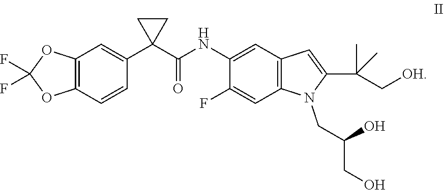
FC1(F)OC2=C(O1)C=CC(C1(C(NC3=CC4=C(C=C3F)N(CC(CO)O)C(C(C[OH])(C)C)=C4)=O)CC1)=C2
